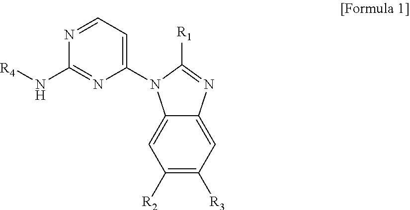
C1([R2])=C([R3])C=C2C(=C1)N(C1=CC=NC(N[R4])=N1)C([R1])=N2
